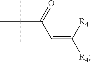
C(C=C([R4])[R4])(C(C)(C)C)=O
